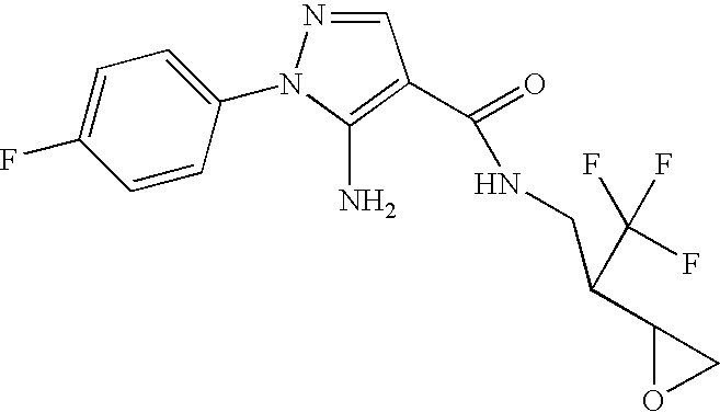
C1=CC(N2N=CC(C(=O)NCC(C3OC3)C(F)(F)F)=C2N)=CC=C1F
